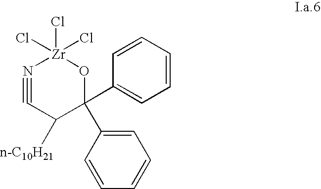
C1=C(C2(C3=CC=CC=C3)O[Zr](Cl)(Cl)(Cl)N#CC2[n-C10H21])C=CC=C1
